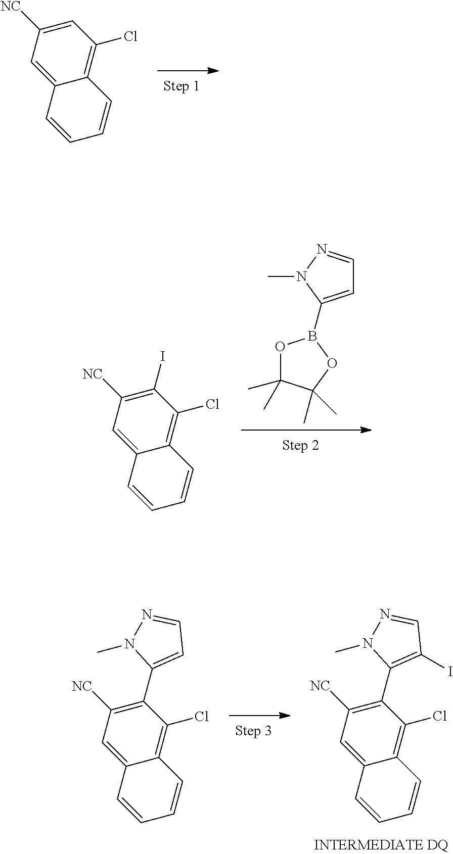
C1=C([NC])C=C2C(=C1Cl)C=CC=C2.O1C(C)(C)C(C)(C)OB1C1=CC=NN1C.IC1=C([NC])C=C2C(=C1Cl)C=CC=C2.C1=C(C2=C([NC])C=C3C(=C2Cl)C=CC=C3)N(C)N=C1.C1(I)=C(C2=C([NC])C=C3C(=C2Cl)C=CC=C3)N(C)N=C1
